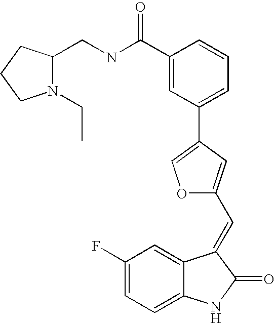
C1(F)=CC=C2C(=C1)C(=CC1=CC(C3=CC=CC(C(NCC4N(CC)CCC4)=O)=C3)=CO1)C(=O)N2
